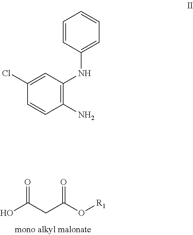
OC(CC(O[R1])=O)=O.C1(Cl)=CC(NC2=CC=CC=C2)=C(N)C=C1
